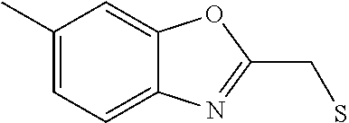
C1(C)=CC=C2C(=C1)OC(CS)=N2
